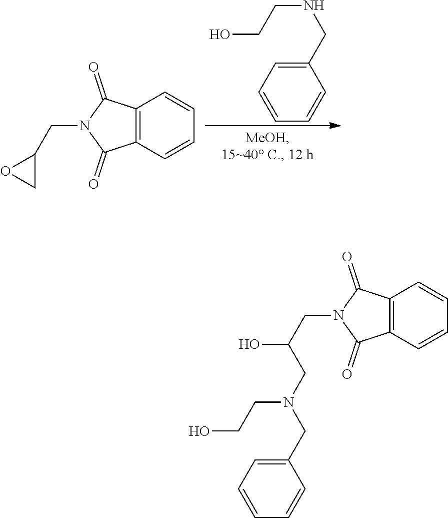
C1(CNCCO)=CC=CC=C1.C12=C(C=CC=C1)C(=O)N(CC1OC1)C2=O.C12=C(C=CC=C1)C(=O)N(CC(CN(CC1=CC=CC=C1)CCO)O)C2=O
